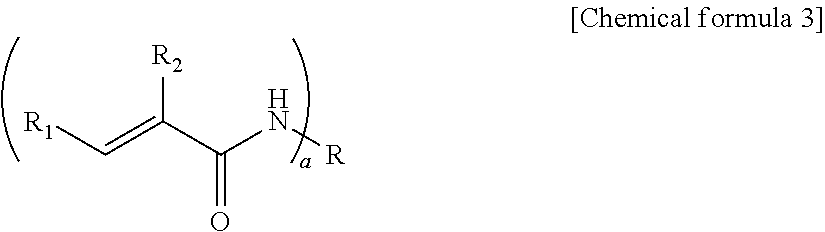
[R1]C=C([R2])C(N[R])=O
